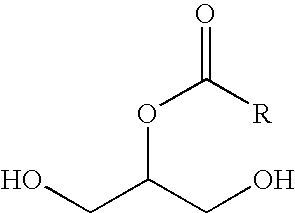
OCC(CO)OC(=O)[R]
